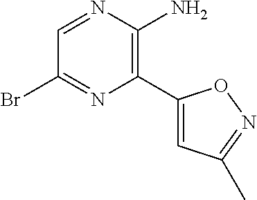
C1(Br)=NC(C2=CC(C)=NO2)=C(N)N=C1
